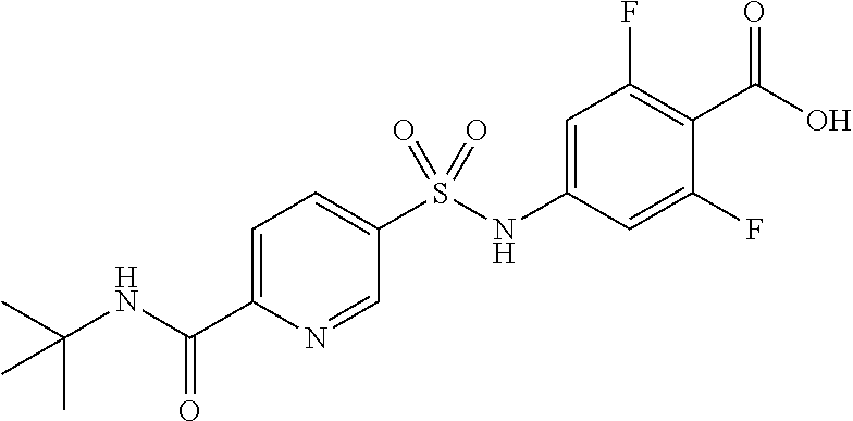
C1=C(C(=O)NC(C)(C)C)N=CC(S(NC2=CC(F)=C(C(O)=O)C(F)=C2)(=O)=O)=C1
